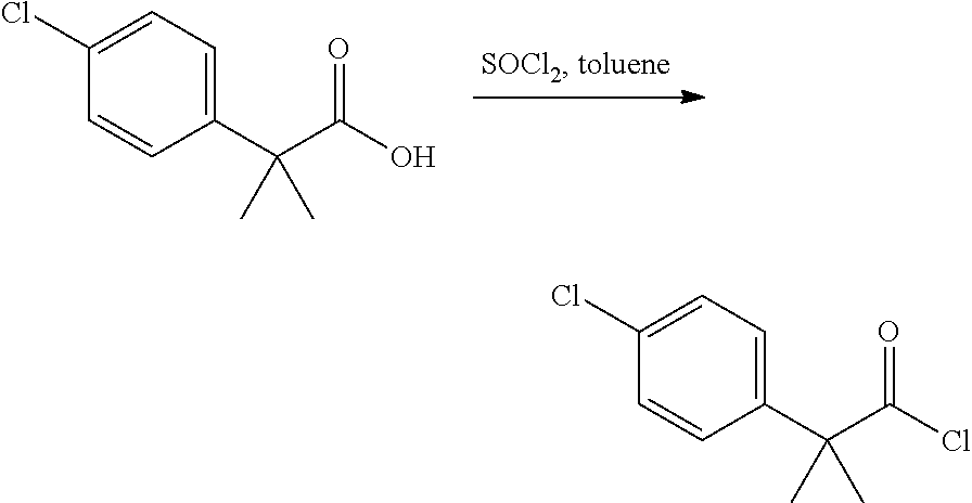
C1=CC(C(C(O)=O)(C)C)=CC=C1Cl.C1=CC(C(C(Cl)=O)(C)C)=CC=C1Cl
